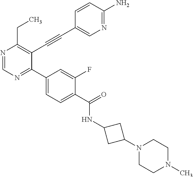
N1=CN=C(C2=CC=C(C(=O)NC3CC(N4CCN(C)CC4)C3)C(F)=C2)C(C#CC2=CN=C(N)C=C2)=C1CC
